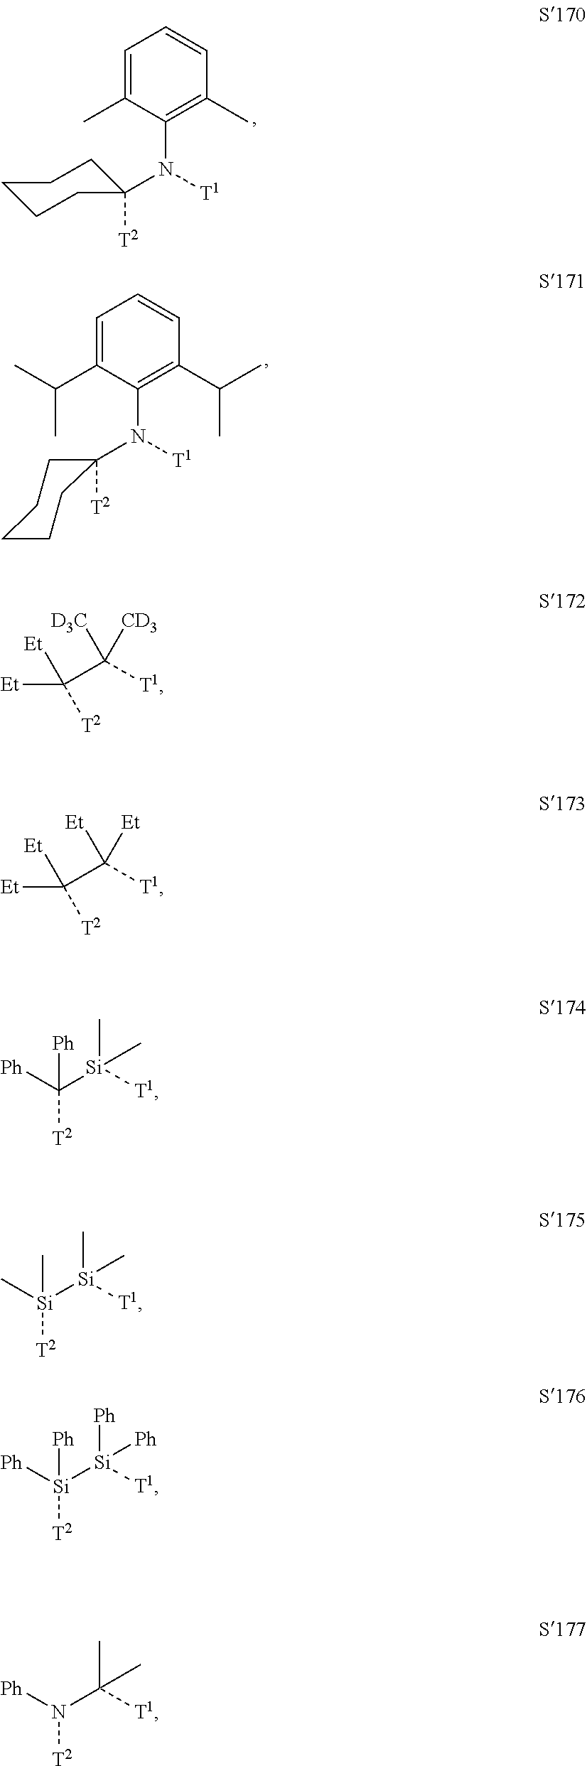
C1([T2])(N([T1])C2=C(C)C=CC=C2C)CCCCC1.C1([T2])(N([T1])C2=C(C(C)C)C=CC=C2C(C)C)CCCCC1.C([T2])(C([T1])([D3C])[CD3])([Et])[Et].C([T2])([Si]([T1])(C)C)([Ph])[Ph].C([T2])(C([T1])([Et])[Et])([Et])[Et].[Si]([T2])([Si]([T1])(C)C)(C)C.[Si]([T2])([Si]([T1])([Ph])[Ph])([Ph])[Ph].N([T2])(C([T1])(C)C)[Ph]
